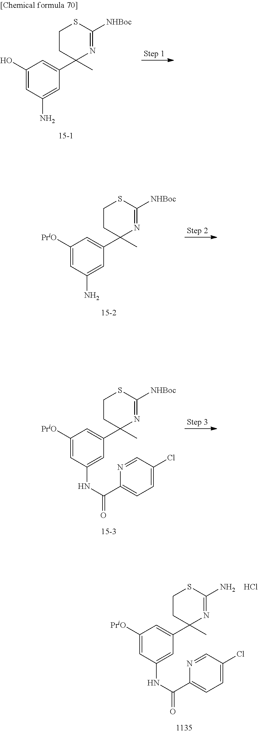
C1(O)=CC(N)=CC(C2(C)N=C([NHBoc])SCC2)=C1.C1([PriO])=CC(N)=CC(C2(C)N=C([NHBoc])SCC2)=C1.C1([PriO])=CC(NC(=O)C2=CC=C(Cl)C=N2)=CC(C2(C)N=C([NHBoc])SCC2)=C1.C1([PriO])=CC(NC(=O)C2=CC=C(Cl)C=N2)=CC(C2(C)N=C(N)SCC2)=C1.Cl
